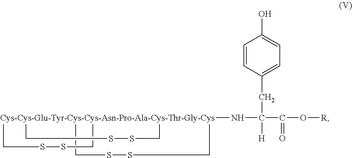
C(CC1=CC=C(O)C=C1)([H])(C(=O)O[R])N[Cys-Cys-Glu-Tyr-Cys-Cys-Asn-Pro-Ala-Cys-Thr-Gly-Cys]123(CSSC1)(CSSC2)CSSC3
